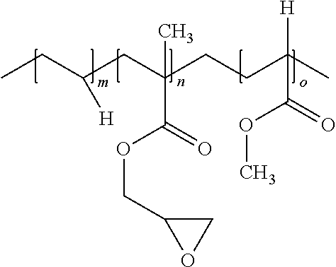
CCC(CC(CCC(C)([H])C(=O)OC)(C)C(=O)OCC1OC1)[H]
